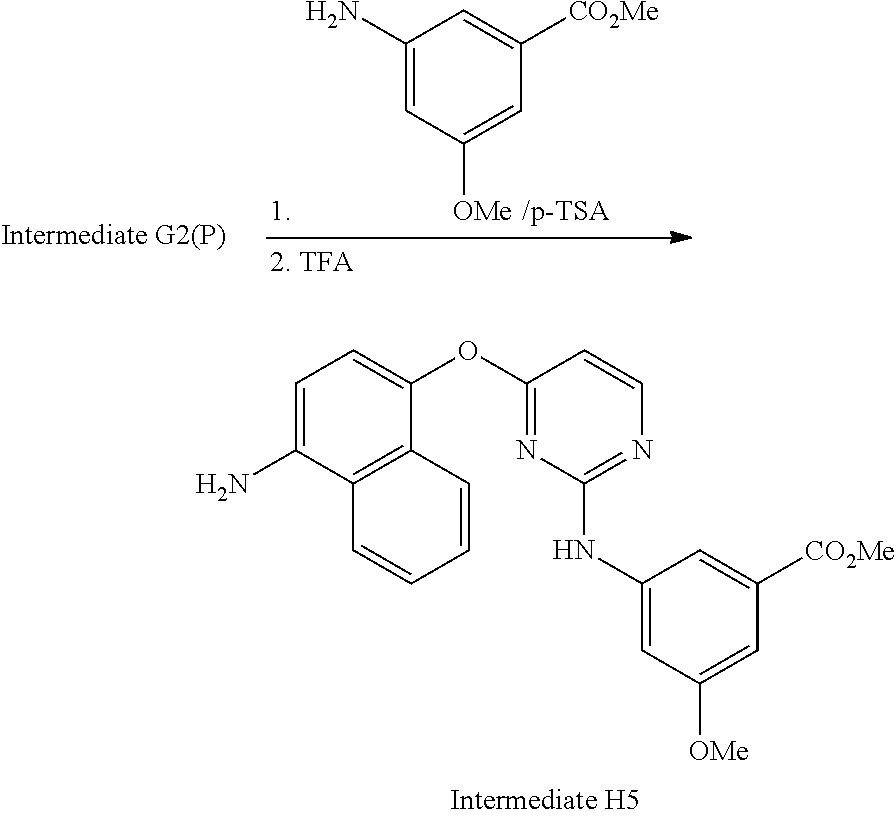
C1(N)=CC([OMe])=CC([CO2Me])=C1.C1=C(N)C2=C(C(OC3=NC(NC4=CC([OMe])=CC([CO2Me])=C4)=NC=C3)=C1)C=CC=C2
